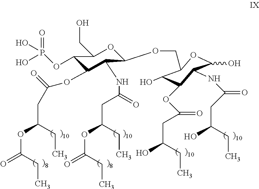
C1(OC(CC(CC)OC(=O)CC)=O)C(NC(CC(CC)OC(CC)=O)=O)C(OCC2OC(O)C(NC(CC(CC)O)=O)C(OC(CC(CC)O)=O)C2O)OC(CO)C1OP(O)(=O)O
